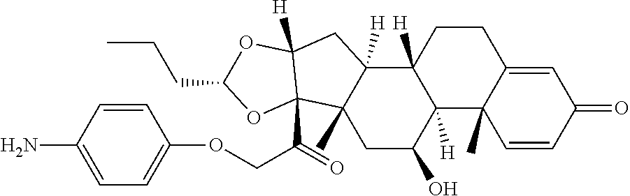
C1CC2([H])C([H])(C3(C)C1=CC(=O)C=C3)C(O)CC1(C)C2([H])CC2([H])C1(C(COC1=CC=C(N)C=C1)=O)OC(CCC)O2
